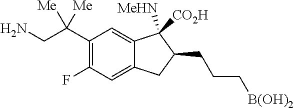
C1(C(CN)([Me])[Me])=C(F)C=C2C(=C1)C([MeHN])([CO2H])C(CCC[B(OH)2])C2
